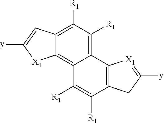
C1([R1])=C2C(=C3C(=C1[R1])C1=C(C([R1])=C3[R1])CC([y])=[X1]1)[X1]C([y])=C2
